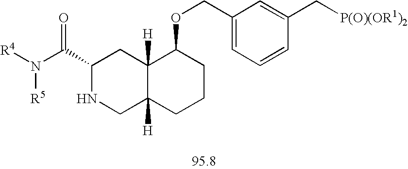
C1(C(N([R5])[R4])=O)NCC2([H])C([H])(C1)C(OCC1=CC=CC(C[P(O)(OR1)2])=C1)CCC2
